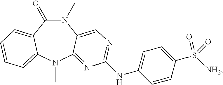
N1(C)C(=O)C2=CC=CC=C2N(C)C2=NC(NC3=CC=C(S([NH2])(=O)=O)C=C3)=NC=C12
